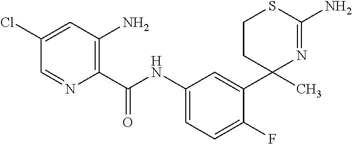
C1(F)=CC=C(NC(C2=C(N)C=C(Cl)C=N2)=O)C=C1C1(C)N=C(N)SCC1
